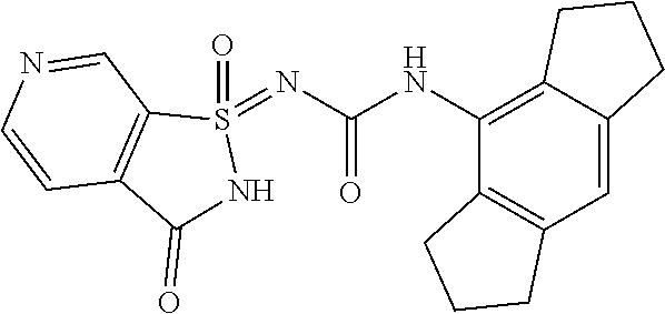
C12=C(C=C3C(=C1NC(=O)N=S1(=O)C4=C(C(=O)N1)C=CN=C4)CCC3)CCC2
